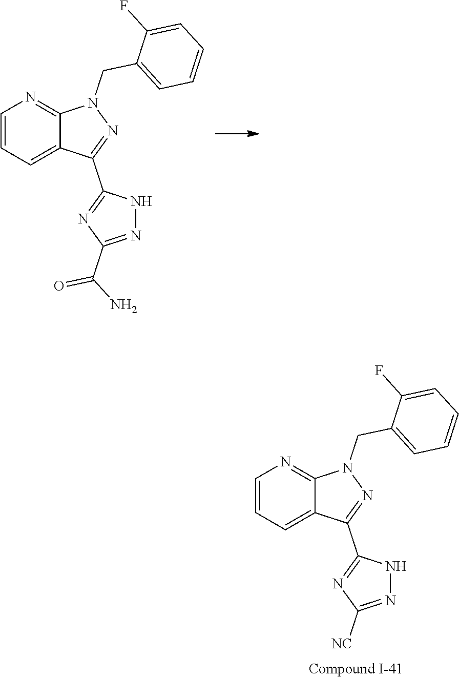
C1(F)=CC=CC=C1CN1N=C(C2=NC(C(N)=O)=NN2)C2=CC=CN=C12.C1(F)=CC=CC=C1CN1N=C(C2=NC([NC])=NN2)C2=CC=CN=C12
